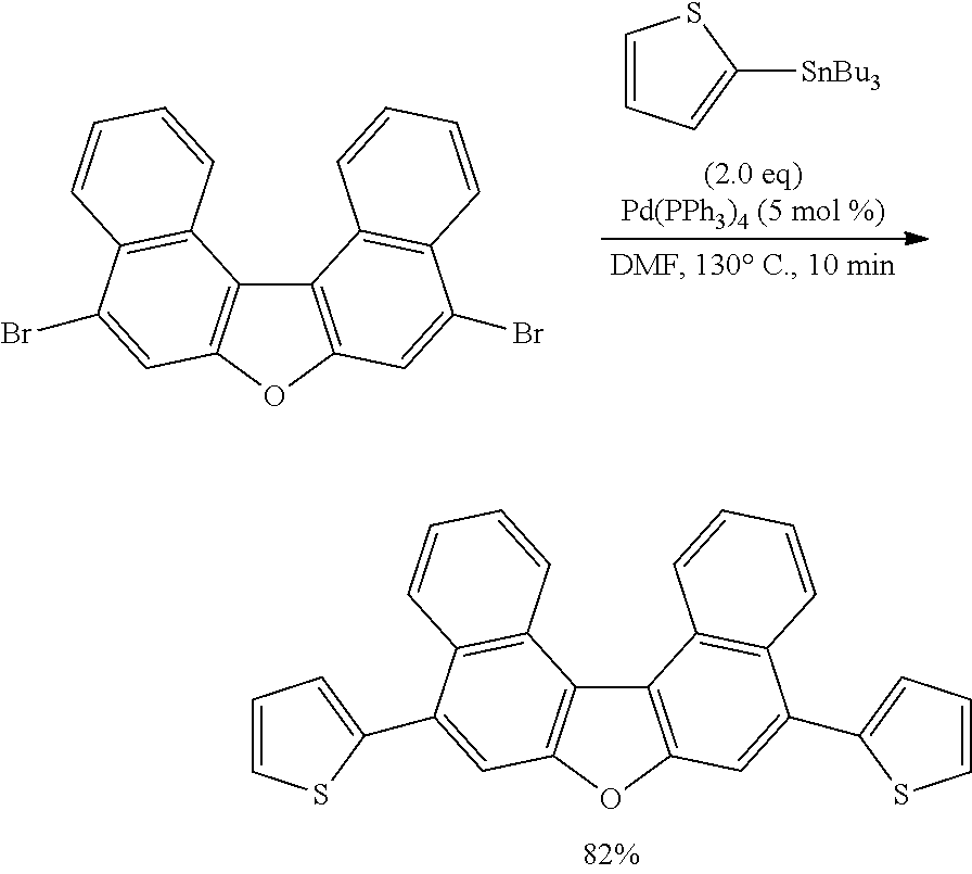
C12=C(OC3=C1C1=C(C(Br)=C3)C=CC=C1)C=C(Br)C1=C2C=CC=C1.C1=CC=C([SnBu3])S1.C12=C(OC3=C1C1=C(C(C4=CC=CS4)=C3)C=CC=C1)C=C(C1=CC=CS1)C1=C2C=CC=C1
